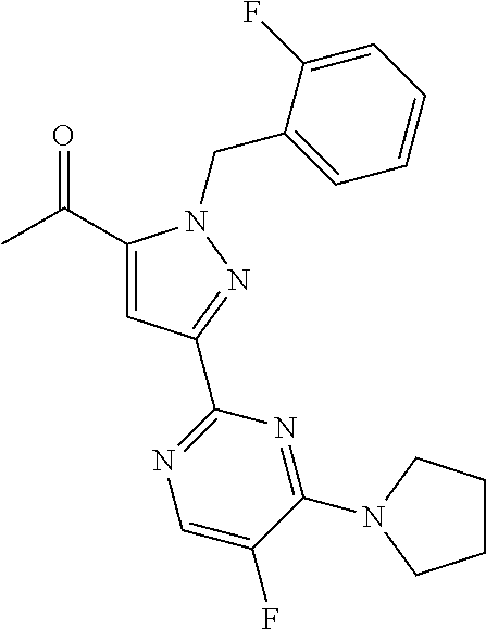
CC(=O)C1=CC(C2=NC=C(F)C(N3CCCC3)=N2)=NN1CC1=CC=CC=C1F
